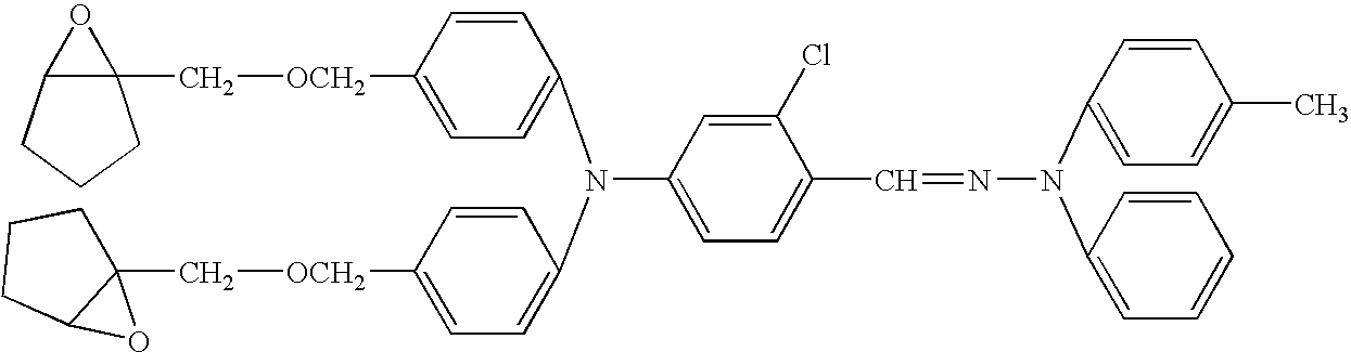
C([OCH2]C1=CC=C(N(C2=CC=C([OCH2]CC34CCCC3O4)C=C2)C2=CC=C(C=NN(C3=CC=C(C)C=C3)C3=CC=CC=C3)C(Cl)=C2)C=C1)C12C(CCC1)O2
